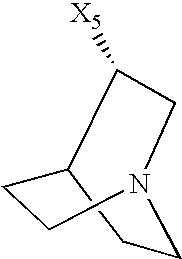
C1([X5])CN2CCC1CC2
